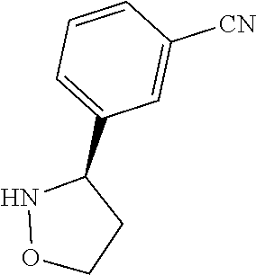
O1NC(C2=CC=CC([CN])=C2)CC1
